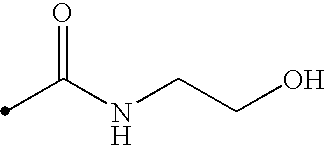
C(NCCO)(=O)C
